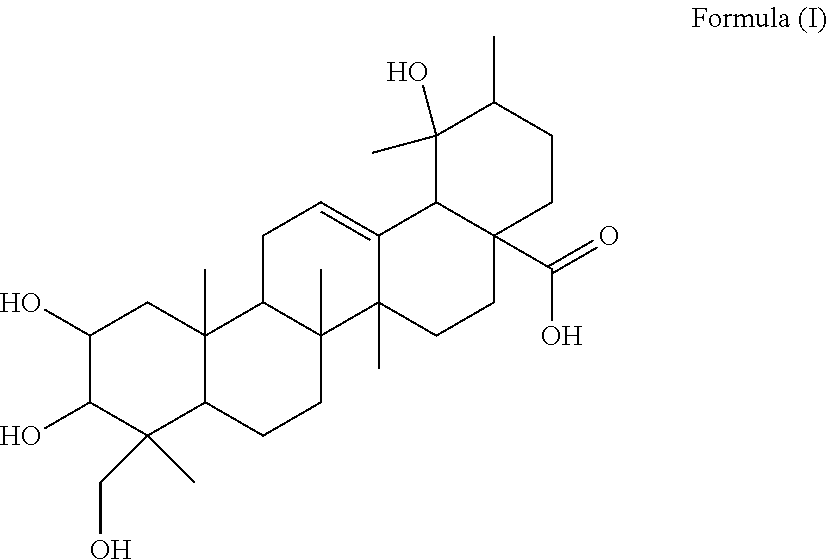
C1(O)C(O)C(CO)(C)C2C(C)(C1)C1C(C)(CC2)C2(C)C(=CC1)C1C(C(=O)O)(CC2)CCC(C)C1(C)O
